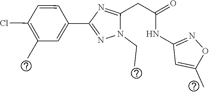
O=C(CC1=NC(C2=CC(C)=C(Cl)C=C2)=NN1CC)NC1=NOC(C)=C1
